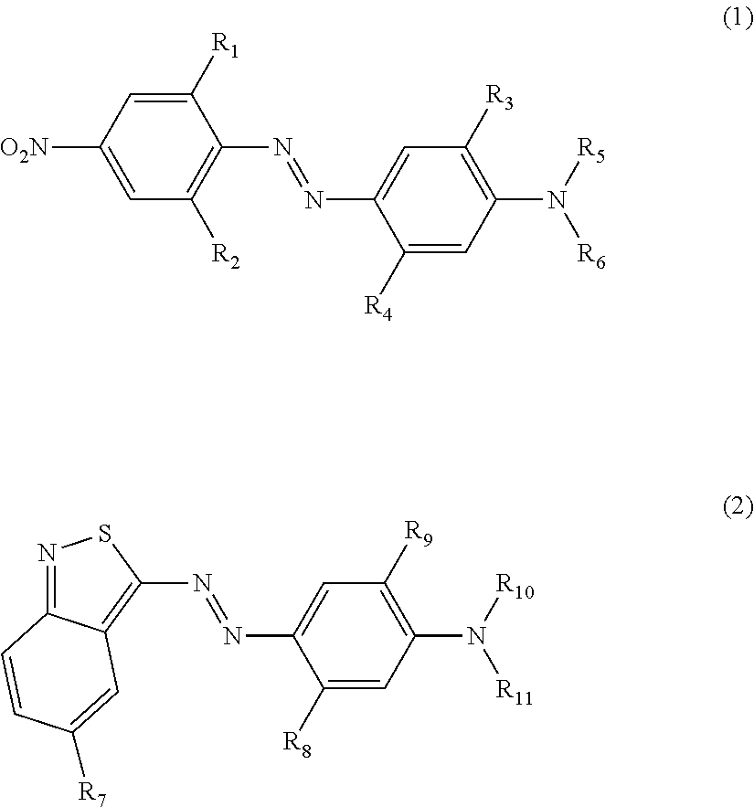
C1([R1])=CC([O2N])=CC([R2])=C1N=NC1=CC([R3])=C(N([R5])[R6])C=C1[R4].N(=NC1=CC([R9])=C(N([R10])[R11])C=C1[R8])C1=C2C(=NS1)C=CC([R7])=C2
